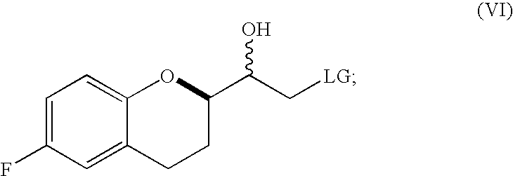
C1=C(F)C=C2C(=C1)OC(C(C[LG])O)CC2
